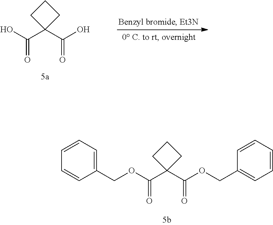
OC(C1(C(O)=O)CCC1)=O.O(C(C1(C(OCC2=CC=CC=C2)=O)CCC1)=O)CC1=CC=CC=C1
